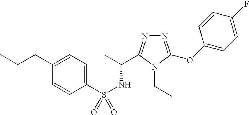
S(NC(C)C1=NN=C(OC2=CC=C(F)C=C2)N1CC)(=O)(C1=CC=C(CCC)C=C1)=O
